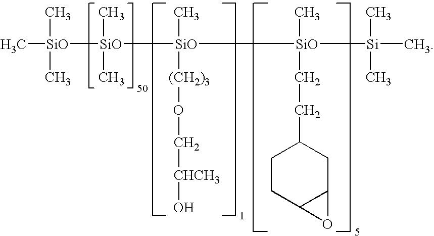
C[SiO]([SiO]([SiO]([SiO]([Si](C)(C)C)(C)CCC1CCC2C(C1)O2)(C)[(CH2)3]OC[CHCH3]O)(C)C)(C)C
